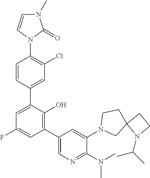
C1=C(C2=CC(Cl)=C(N3C(=O)N(C)C=C3)C=C2)C(O)=C(C2=CN=C(N(C)C)C(N3CC4(CC3)N(C(C)C)CC4)=C2)C=C1F
